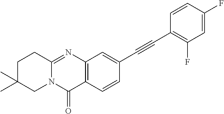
C12=NC3=C(C(=O)N1CC(C)(C)CC2)C=CC(C#CC1=C(F)C=C(F)C=C1)=C3
